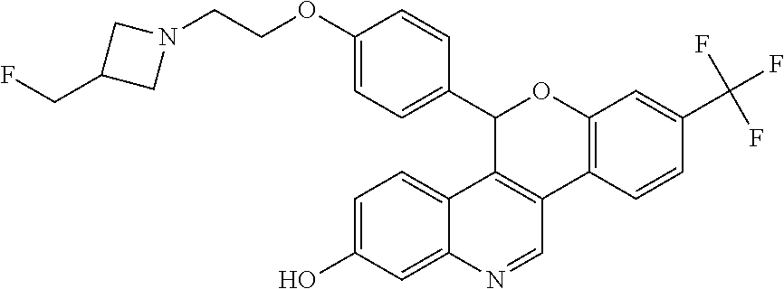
C1(C2=CC=C(OCCN3CC(CF)C3)C=C2)C2=C(C3=C(O1)C=C(C(F)(F)F)C=C3)C=NC1=CC(O)=CC=C21
